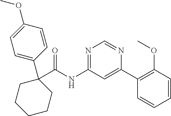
C1(C(NC2=NC=NC(C3=C(OC)C=CC=C3)=C2)=O)(C2=CC=C(OC)C=C2)CCCCC1
